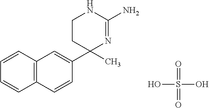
C12=C(C=CC(C3(C)N=C(N)NCC3)=C1)C=CC=C2.O=S(=O)(O)O
